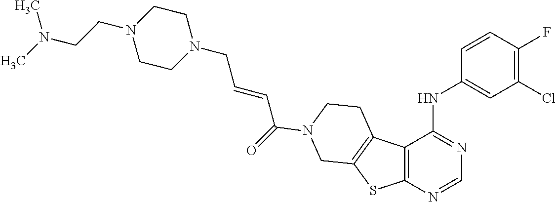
N1(CC=CC(=O)N2CCC3=C(SC4=C3C(NC3=CC(Cl)=C(F)C=C3)=NC=N4)C2)CCN(CCN(C)C)CC1
